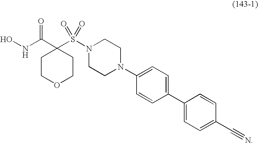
ONC(C1(S(N2CCN(C3=CC=C(C4=CC=C(C#N)C=C4)C=C3)CC2)(=O)=O)CCOCC1)=O
